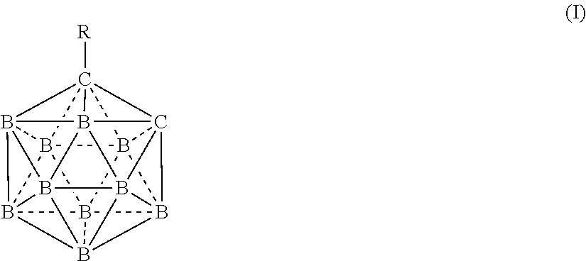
B1234B567B189B51%10B65%11B6%12%13C275([R])C362B483B%1224B%131%11B9%1034
